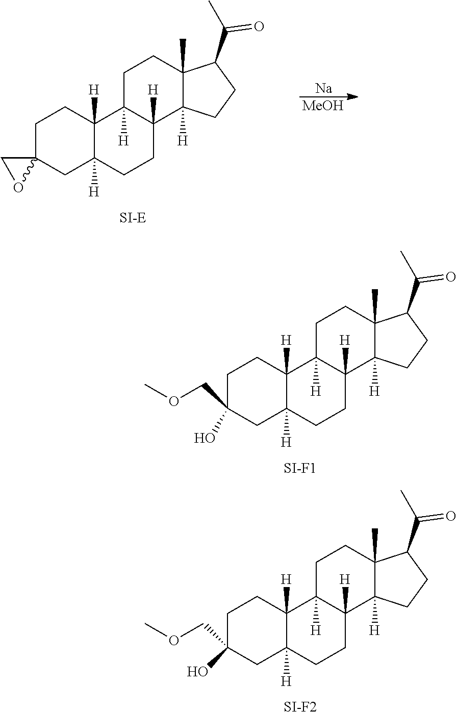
[SI-E].C1C2([H])CCC3([H])C([H])(C2([H])CCC12CO2)CCC1(C)C(C(C)=O)CCC13[H].[Na].[MeOH].[SI-F1].C1C2([H])CCC3([H])C([H])(C2([H])CCC1(COC)O)CCC1(C)C(C(C)=O)CCC13[H].[SI-F2].C1C2([H])CCC3([H])C([H])(C2([H])CCC1(COC)O)CCC1(C)C(C(C)=O)CCC13[H]
